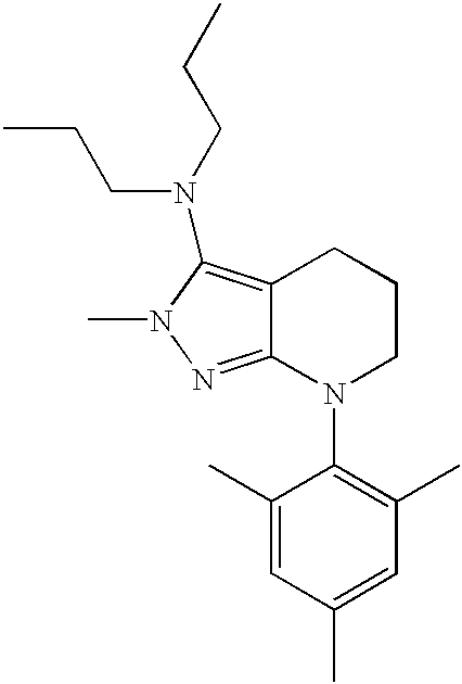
C12=C(N(CCC)CCC)N(C)N=C1N(C1=C(C)C=C(C)C=C1C)CCC2
